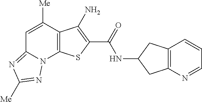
C12=C(N=CC=C1)CC(NC(=O)C1=C(N)C3=C(N4C(=NC([Me])=N4)C=C3[Me])S1)C2
